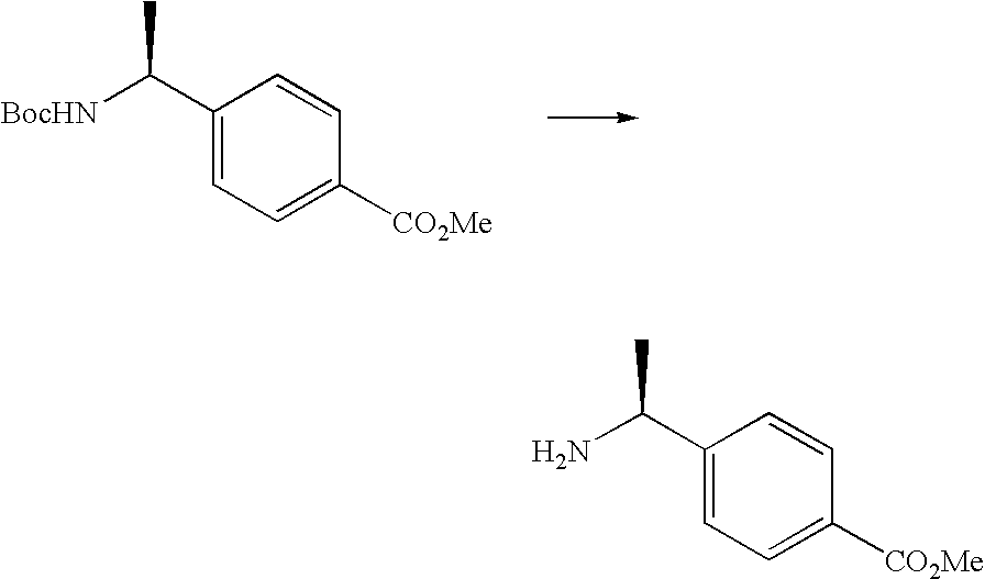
C1(C([BocHN])C)=CC=C([CO2Me])C=C1.C1(C(N)C)=CC=C([CO2Me])C=C1
